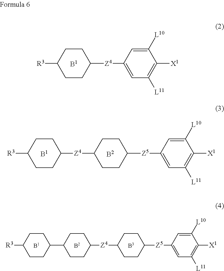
[R3]C1CCC([Z4]C2=CC([L11])=C([X1])C([L10])=C2)CC1.C1([Z4]C2CCC(C3CCC([R3])CC3)CC2)CCC([Z5]C2=CC([L11])=C([X1])C([L10])=C2)CC1.C1([Z4]C2CCC([R3])CC2)CCC([Z5]C2=CC([L11])=C([X1])C([L10])=C2)CC1
